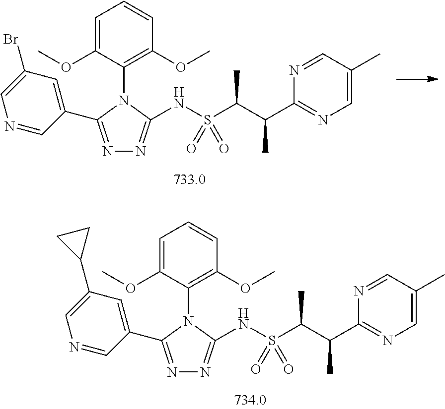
C1(C(C(S(NC2=NN=C(C3=CC(Br)=CN=C3)N2C2=C(OC)C=CC=C2OC)(=O)=O)C)C)=NC=C(C)C=N1.C1(C(C(S(NC2=NN=C(C3=CC(C4CC4)=CN=C3)N2C2=C(OC)C=CC=C2OC)(=O)=O)C)C)=NC=C(C)C=N1
